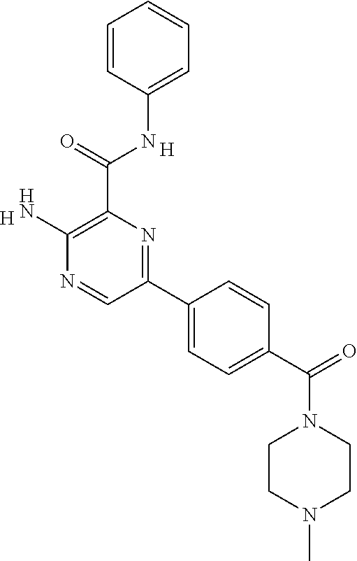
C1=C(NC(C2=C(N)N=CC(C3=CC=C(C(=O)N4CCN(C)CC4)C=C3)=N2)=O)C=CC=C1.[H].[H]
